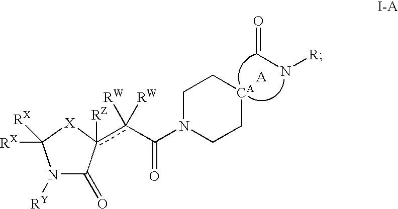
[X]1C([RX])([RX])N([RY])C(=O)c1([RZ])c(C(N1CC[CA]CC1)=O)([RW])[RW].C(N[R])=O
